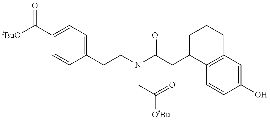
[tBuO]C(C1=CC=C(CCN(C(CC2C3=C(CCC2)C=C(O)C=C3)=O)CC([OtBu])=O)C=C1)=O
